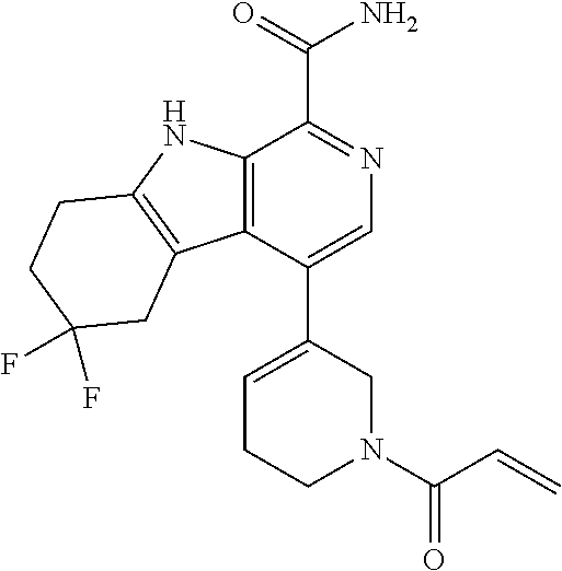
C12=C(C(C3=CCCN(C(C=C)=O)C3)=CN=C1C(=O)N)C1=C(N2)CCC(F)(F)C1
